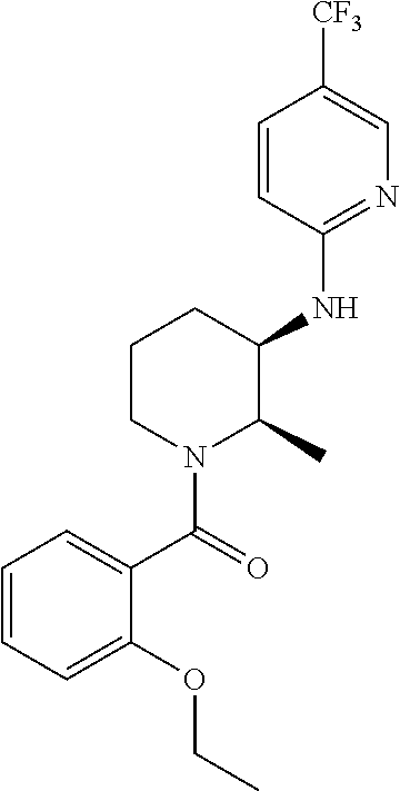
C1=CC(NC2C(C)N(C(=O)C3=CC=CC=C3OCC)CCC2)=NC=C1[CF3]
